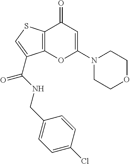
C12=C(C(=O)C=C(N3CCOCC3)O1)SC=C2C(=O)NCC1=CC=C(Cl)C=C1
